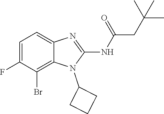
C1=C(F)C(Br)=C2C(=C1)N=C(NC(=O)CC(C)(C)C)N2C1CCC1
